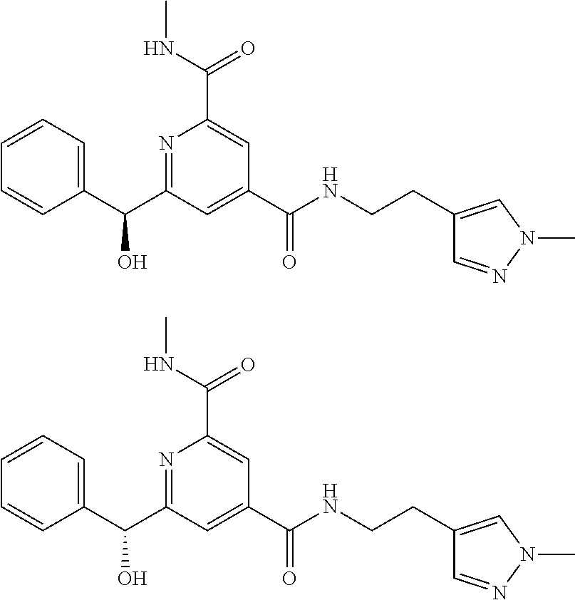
N1=C(C(C2=CC=CC=C2)O)C=C(C(NCCC2=CN(C)N=C2)=O)C=C1C(NC)=O.N1=C(C(C2=CC=CC=C2)O)C=C(C(NCCC2=CN(C)N=C2)=O)C=C1C(NC)=O
